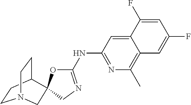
C1CC2CCN1CC21OC(NC2=NC(C)=C3C(=C2)C(F)=CC(F)=C3)=NC1
